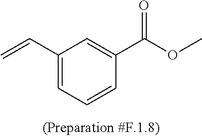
C1(C=C)=CC=CC(C(OC)=O)=C1
